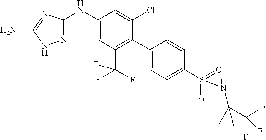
C1(NC2=CC(C(F)(F)F)=C(C3=CC=C(S(=O)(=O)NC(C)(C)C(F)(F)F)C=C3)C(Cl)=C2)=NNC(N)=N1
